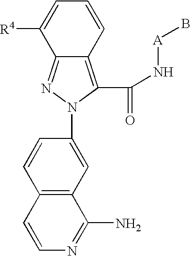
C12=C(C(N[A]B)=O)N(C3=CC4=C(C=C3)C=CN=C4N)N=C1C([R4])=CC=C2
